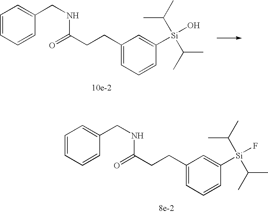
C1=CC=CC(CNC(=O)CCC2=CC=CC([Si](C(C)C)(C(C)C)F)=C2)=C1.C1=CC=CC(CNC(=O)CCC2=CC=CC([Si](C(C)C)(C(C)C)O)=C2)=C1
